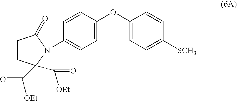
C1CC(C([OEt])=O)(C([OEt])=O)N(C2=CC=C(OC3=CC=C([SCH3])C=C3)C=C2)C1=O
